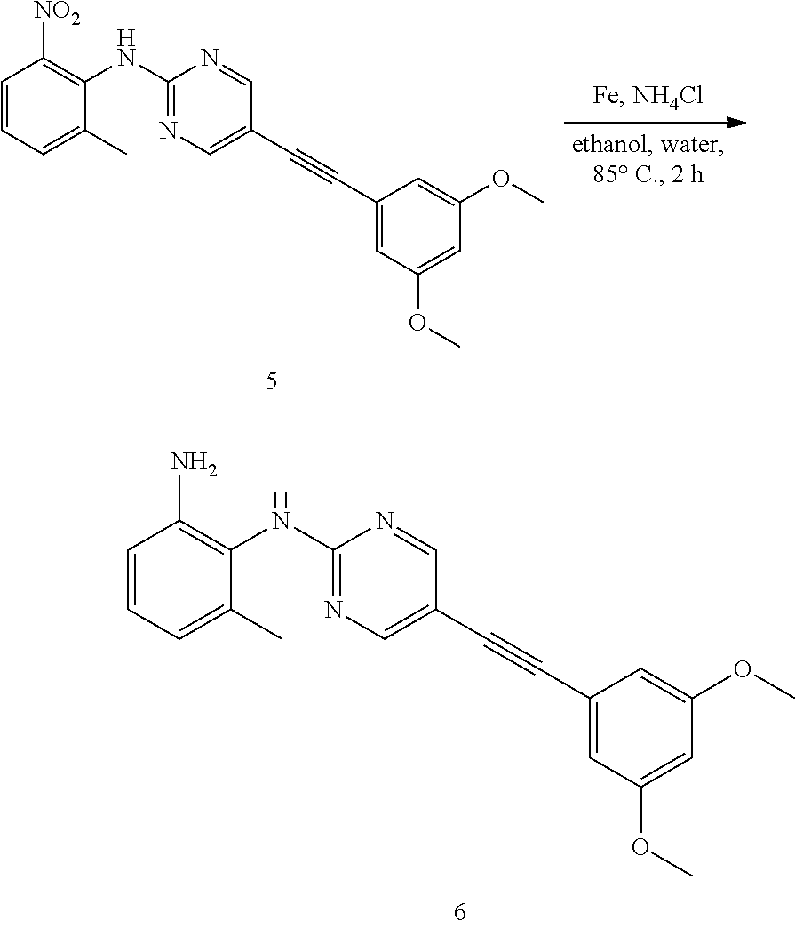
C1=CC=C(C)C(NC2=NC=C(C#CC3=CC(OC)=CC(OC)=C3)C=N2)=C1N.C1=CC=C(C)C(NC2=NC=C(C#CC3=CC(OC)=CC(OC)=C3)C=N2)=C1[NO2]
